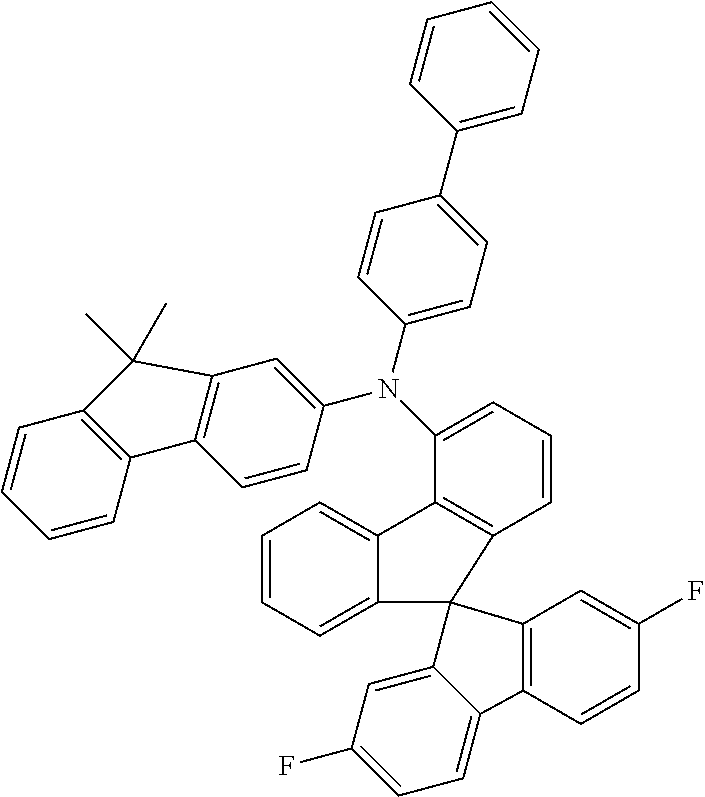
C1=CC2=C(C=C1)C1=C(C=C(N(C3=CC=CC4=C3C3=CC=CC=C3C43C4=CC(F)=CC=C4C4=C3C=C(F)C=C4)C3=CC=C(C4=CC=CC=C4)C=C3)C=C1)C2(C)C
